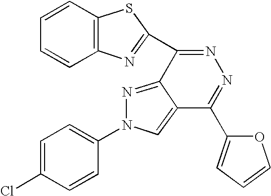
C12=C(C=CC=C1)SC(C1=NN=C(C3=CC=CO3)C3=CN(C4=CC=C(Cl)C=C4)N=C31)=N2
